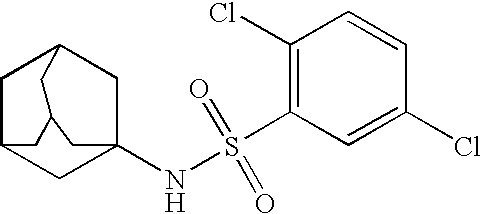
C1C2CC3(NS(C4=C(Cl)C=CC(Cl)=C4)(=O)=O)CC1CC(C2)C3
